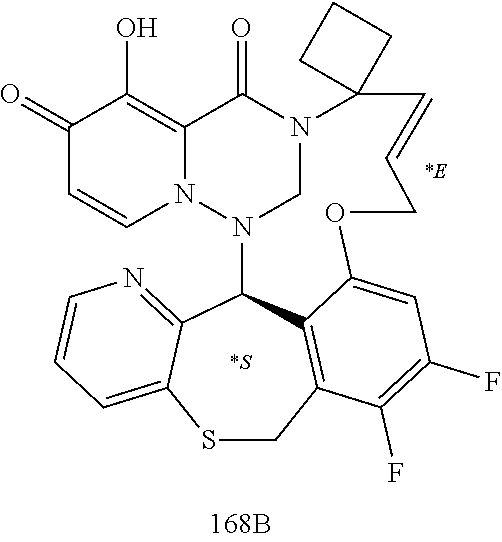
C1(=O)C=CN2C(=C1O)C(=O)N1CN2C2C3=NC=CC=C3SCC3=C2C(=CC(F)=C3F)OCC=CC12CCC2.[*S].[*E]
